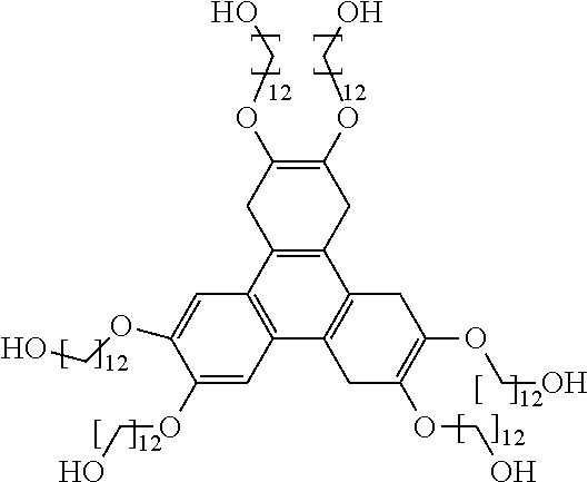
C12=C(C3=C(C4=C1CC(OCO)=C(OCO)C4)CC(OCO)=C(OCO)C3)C=C(OCO)C(OCO)=C2
